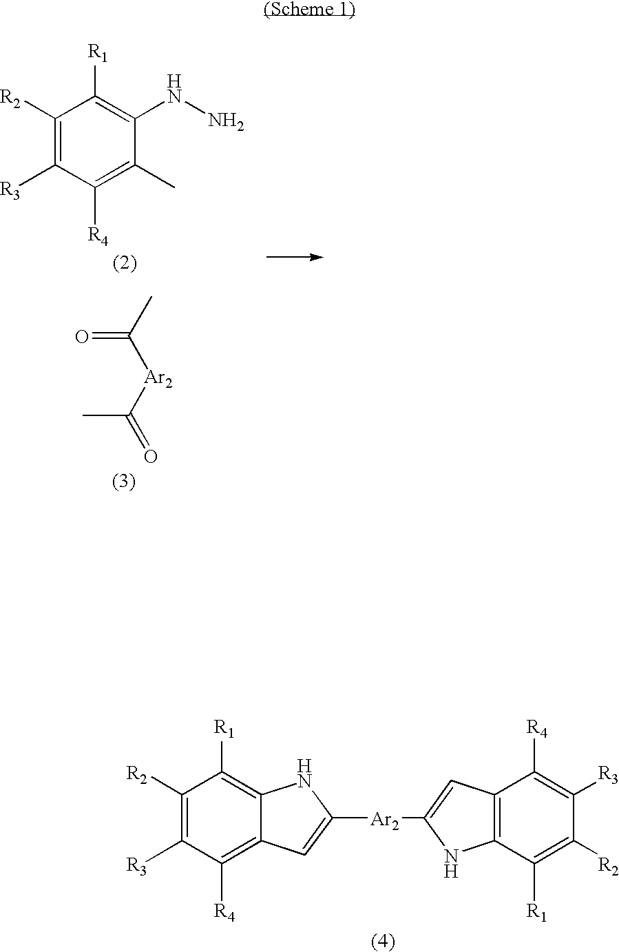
C1([R2])=C([R3])C([R4])=C(C)C(NN)=C1[R1].CC([Ar2]C(=O)C)=O.C1([R2])=C([R3])C([R4])=C2C(=C1[R1])NC([Ar2]C1=CC3=C(C([R1])=C([R2])C([R3])=C3[R4])N1)=C2
